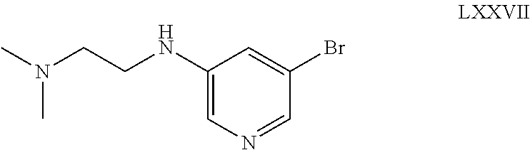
C1=NC=C(NCCN(C)C)C=C1Br
